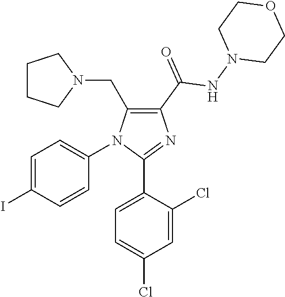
C1=C(I)C=CC(N2C(CN3CCCC3)=C(C(=O)NN3CCOCC3)N=C2C2=CC=C(Cl)C=C2Cl)=C1
